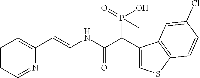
C1=CC=NC(C=CNC(C(C2=CSC3=C2C=C(Cl)C=C3)P(=O)(O)C)=O)=C1
